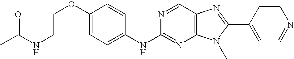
C1(OCCNC(C)=O)=CC=C(NC2=NC3=C(C=N2)N=C(C2=CC=NC=C2)N3C)C=C1
